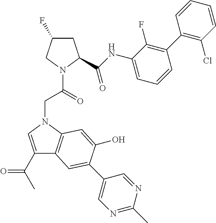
C1C(F)CN(C(=O)CN2C=C(C(C)=O)C3=C2C=C(O)C(C2=CN=C(C)N=C2)=C3)C1C(NC1=CC=CC(C2=C(Cl)C=CC=C2)=C1F)=O
